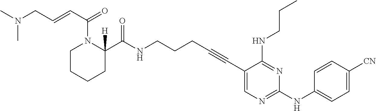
C1(C#CCCCNC(=O)C2([H])N(C(=O)C=CCN(C)C)CCCC2)=CN=C(NC2=CC=C([CN])C=C2)N=C1NCCC
